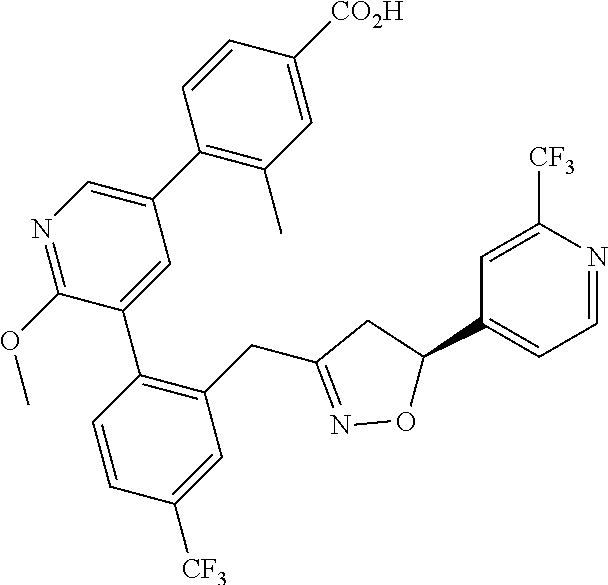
C1(C2=C(C)C=C([CO2H])C=C2)=CN=C(OC)C(C2=C(CC3=NOC(C4=CC=NC([CF3])=C4)C3)C=C([CF3])C=C2)=C1
